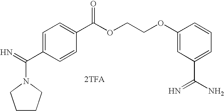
[2TFA].N1(C(=N)C2=CC=C(C(OCCOC3=CC(C(N)=N)=CC=C3)=O)C=C2)CCCC1
